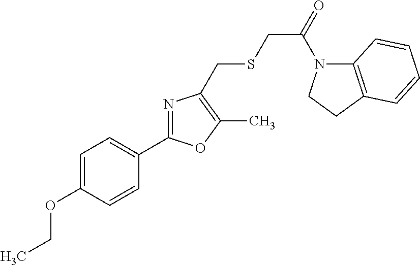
C1=C(OCC)C=CC(C2=NC(CSCC(=O)N3C4=C(CC3)C=CC=C4)=C(C)O2)=C1
